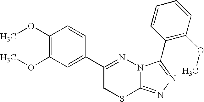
C1(OC)=C(OC)C=C(C2=NN3C(=NN=C3C3=C(OC)C=CC=C3)SC2)C=C1
